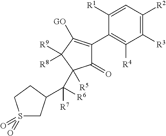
C1([R3])=C([R2])C=C([R1])C(C2=C([GO])C([R9])([R8])C([R5])(C(C3CS(=O)(=O)CC3)([R7])[R6])C2=O)=C1[R4]
